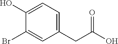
C1(Br)=CC(CC(O)=O)=CC=C1O
